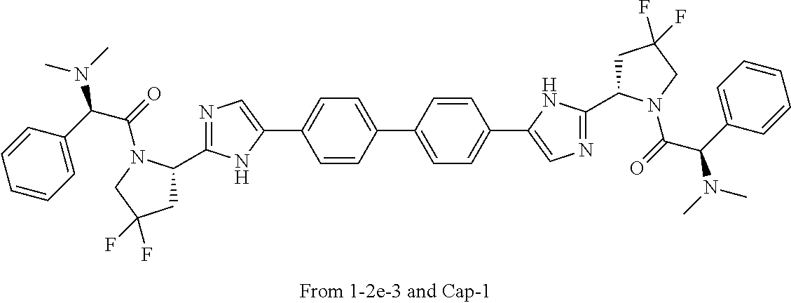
C1(C2=CC=C(C3=CN=C(C4CC(F)(F)CN4C(=O)C(N(C)C)C4=CC=CC=C4)N3)C=C2)=CC=C(C2=CN=C(C3CC(F)(F)CN3C(=O)C(N(C)C)C3=CC=CC=C3)N2)C=C1
